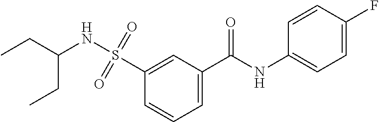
C1=C(C(NC2=CC=C(F)C=C2)=O)C=C(S(=O)(=O)NC(CC)CC)C=C1
